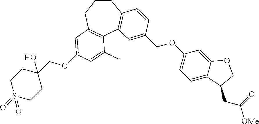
C1CCC2=C(C3=C1C=CC(COC1=CC=C4C(=C1)OCC4CC([OMe])=O)=C3)C(C)=CC(OCC1(O)CCS(=O)(=O)CC1)=C2
